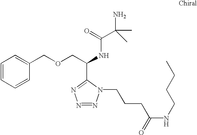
C1=CC=CC(COCC(NC(=O)C(C)(N)C)C2=NN=NN2CCCC(NCCCC)=O)=C1
